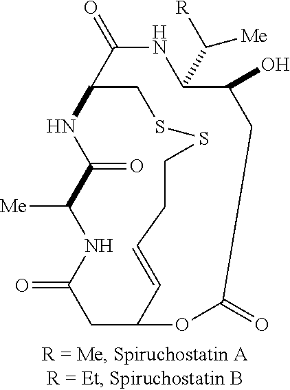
C1(=O)NC(C([Me])[R])C(O)CC(=O)OC2CC(=O)NC([Me])C(=O)NC1CSSCCC=C2
